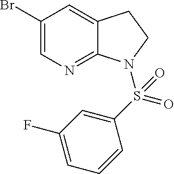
C1(Br)=CN=C2C(=C1)CCN2S(C1=CC(F)=CC=C1)(=O)=O
